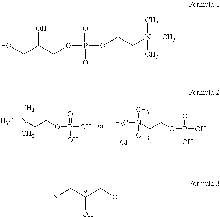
C[N+](C)(C)CCOP(O)(=O)O.C[N+](C)(C)CCOP(O)(=O)O.[Cl-].[X]CC(CO)O.OCC(COP([O-])(OCC[N+](C)(C)C)=O)O
